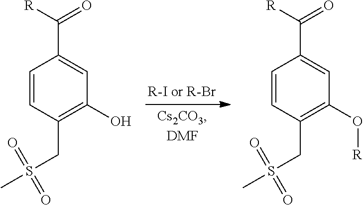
C1=CC(CS(C)(=O)=O)=C(O)C=C1C([R])=O.C1=CC(CS(C)(=O)=O)=C(O[R])C=C1C([R])=O
